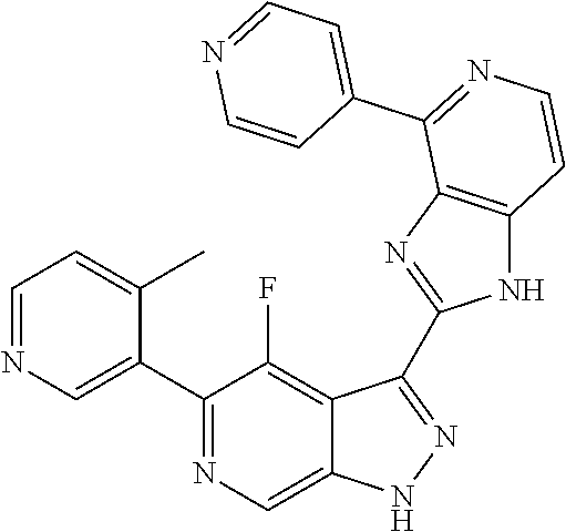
C1=NC=C(C2=NC=C3C(=C2F)C(C2=NC4=C(N2)C=CN=C4C2=CC=NC=C2)=NN3)C(C)=C1
